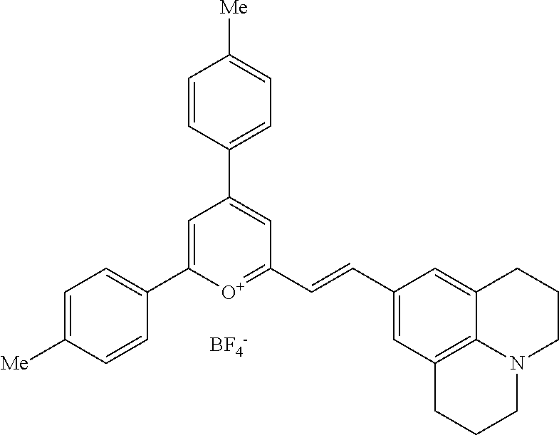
[BF4-].C1=C(C2=CC=C([Me])C=C2)[O+]=C(C=CC2=CC3=C4C(=C2)CCCN4CCC3)C=C1C1=CC=C([Me])C=C1
